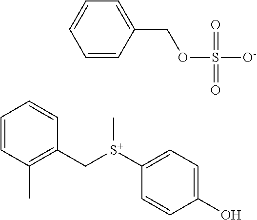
C1=CC(C)=C(C[S+](C2=CC=C(O)C=C2)C)C=C1.C1=CC(COS([O-])(=O)=O)=CC=C1
